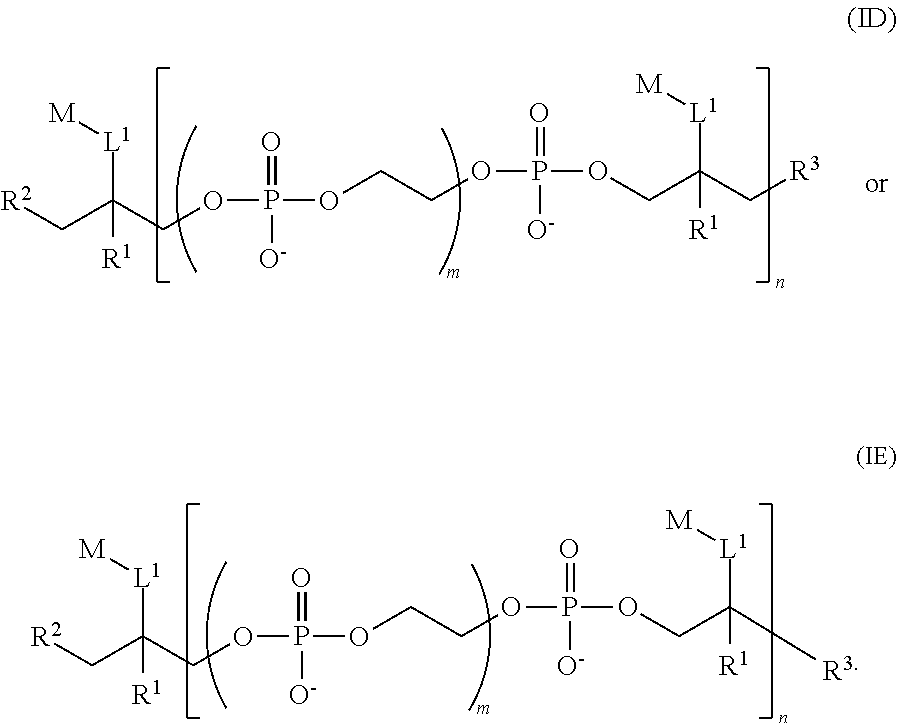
O(P(=O)([O-])OCCOP(=O)([O-])OCC(C[R3])([L1][M])[R1])CC(C[R2])([L1][M])[R1].O(P(=O)([O-])OCCOP(=O)([O-])OCC([R3])([L1][M])[R1])CC(C[R2])([L1][M])[R1]
